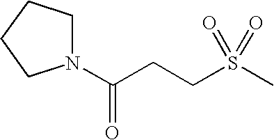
C(CCS(C)(=O)=O)(=O)N1CCCC1
